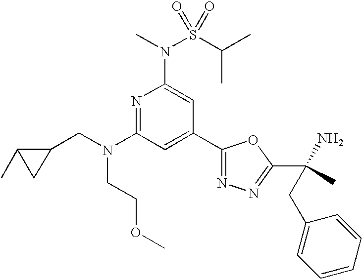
N1=C(N(CC2C(C)C2)CCOC)C=C(C2=NN=C(C(N)(C)CC3=CC=CC=C3)O2)C=C1N(C)S(C(C)C)(=O)=O
